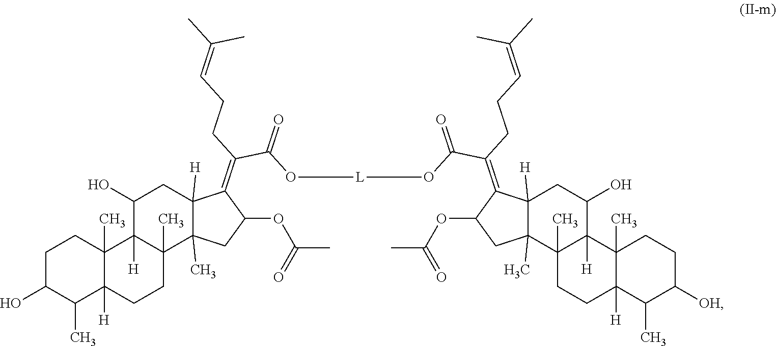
C1C(O)C(C)C2([H])C(C)(C1)C1([H])C(C)(CC2)C2(C)C([H])(CC1O)C(=C(CCC=C(C)C)C(O[L]OC(C(=C1C3([H])C(C)(C4(C)CCC5([H])C(C)C([OH])CCC5(C)C4([H])C(O)C3)CC1OC(C)=O)CCC=C(C)C)=O)=O)C(OC(C)=O)C2
